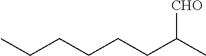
CCCCCCC(C)[CHO]
